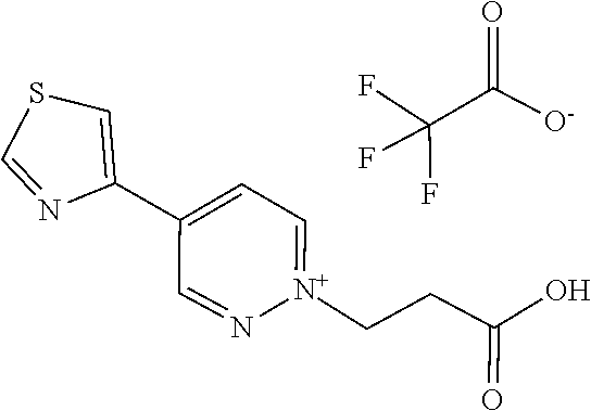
C1(C2=CC=[N+](CCC(=O)O)N=C2)=CSC=N1.FC(F)(F)C(=O)[O-]
